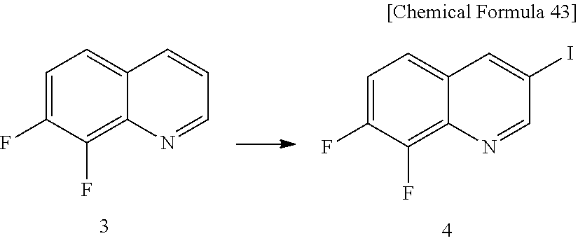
C1=C(F)C(F)=C2C(=C1)C=CC=N2.C1=C(F)C(F)=C2C(=C1)C=C(I)C=N2
